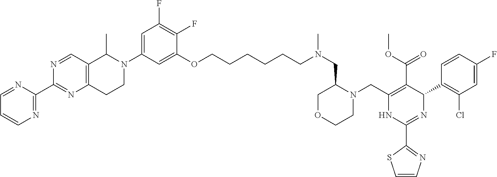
C1=CN=C(C2=NC3=C(C=N2)C(C)N(C2=CC(F)=C(F)C(OCCCCCCN(C)CC4N(CC5=C(C(OC)=O)C(C6=C(Cl)C=C(F)C=C6)N=C(C6=NC=CS6)N5)CCOC4)=C2)CC3)N=C1
